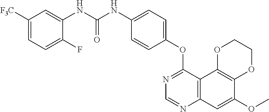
C12=C(C3=C(C=C1OC)N=CN=C3OC1=CC=C(NC(NC3=CC([F3C])=CC=C3F)=O)C=C1)OCCO2
